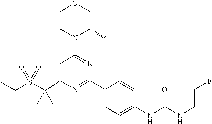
C1(C2(S(=O)(=O)CC)CC2)=CC(N2C(C)COCC2)=NC(C2=CC=C(NC(=O)NCCF)C=C2)=N1
